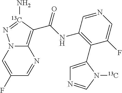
C12=C(C(NC3=C(C4=CN=CN4[13C])C(F)=CN=C3)=O)[13C](N)=NN1C=C(F)C=N2
